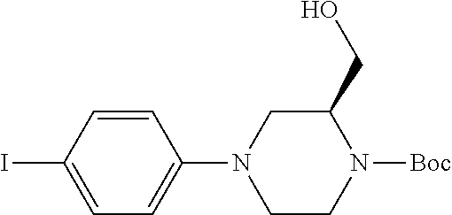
C1=C(N2CCN([Boc])C(CO)C2)C=CC(I)=C1
